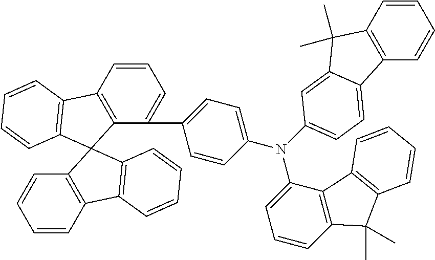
C1=CC2=C(C(C3=CC=C(N(C4=CC=CC5=C4C4=C(C5(C)C)C=CC=C4)C4=CC=C5C6=C(C=CC=C6)C(C)(C)C5=C4)C=C3)=C1)C1(C3=C(C=CC=C3)C3=C1C=CC=C3)C1=C2C=CC=C1
